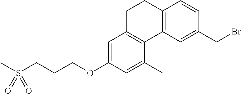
CS(CCCOC1=CC2=C(C(C)=C1)C1=C(CC2)C=CC(CBr)=C1)(=O)=O
